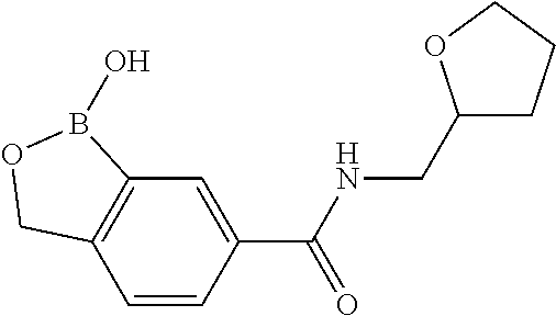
C12=C(C=CC(C(NCC3CCCO3)=O)=C1)COB2O
